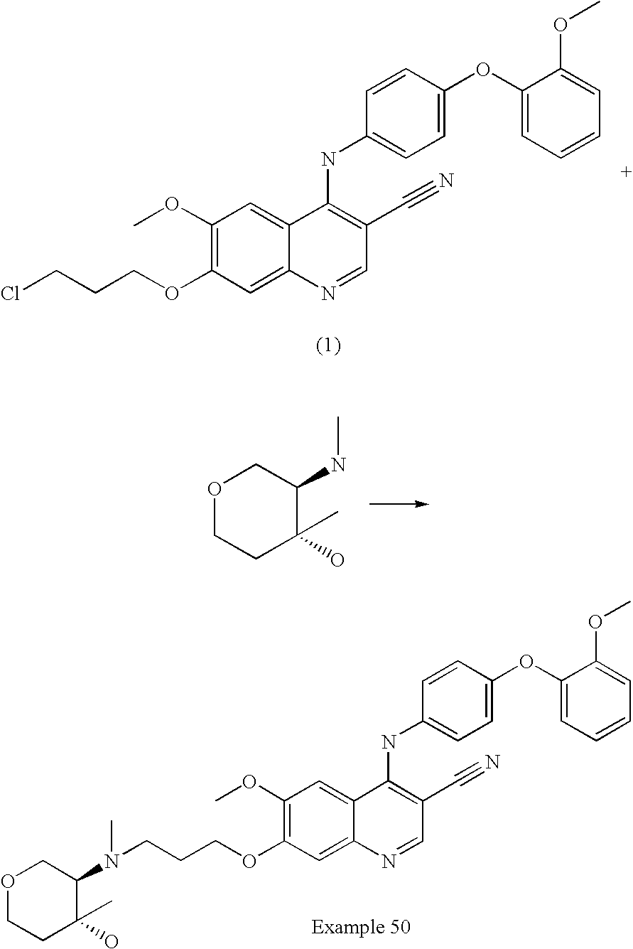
C1(OC)=C(OCCCCl)C=C2C(=C1)C(NC1=CC=C(OC3=CC=CC=C3OC)C=C1)=C(C#N)C=N2.O1CCC(O)(C)C(NC)C1.C1(OC)=C(OCCCN(C2C(O)(C)CCOC2)C)C=C2C(=C1)C(NC1=CC=C(OC3=CC=CC=C3OC)C=C1)=C(C#N)C=N2
